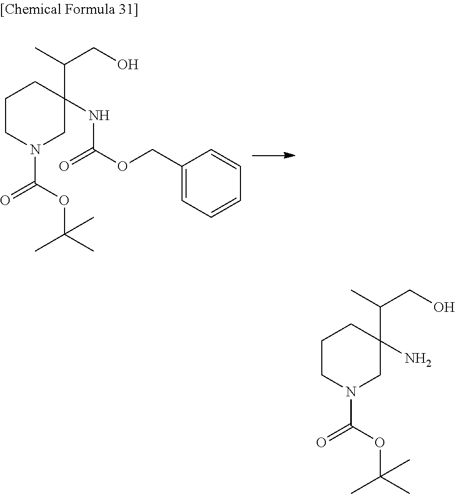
C1CN(C(=O)OC(C)(C)C)CC(NC(OCC2=CC=CC=C2)=O)(C(C)CO)C1.C1CN(C(OC(C)(C)C)=O)CC(N)(C(C)CO)C1
